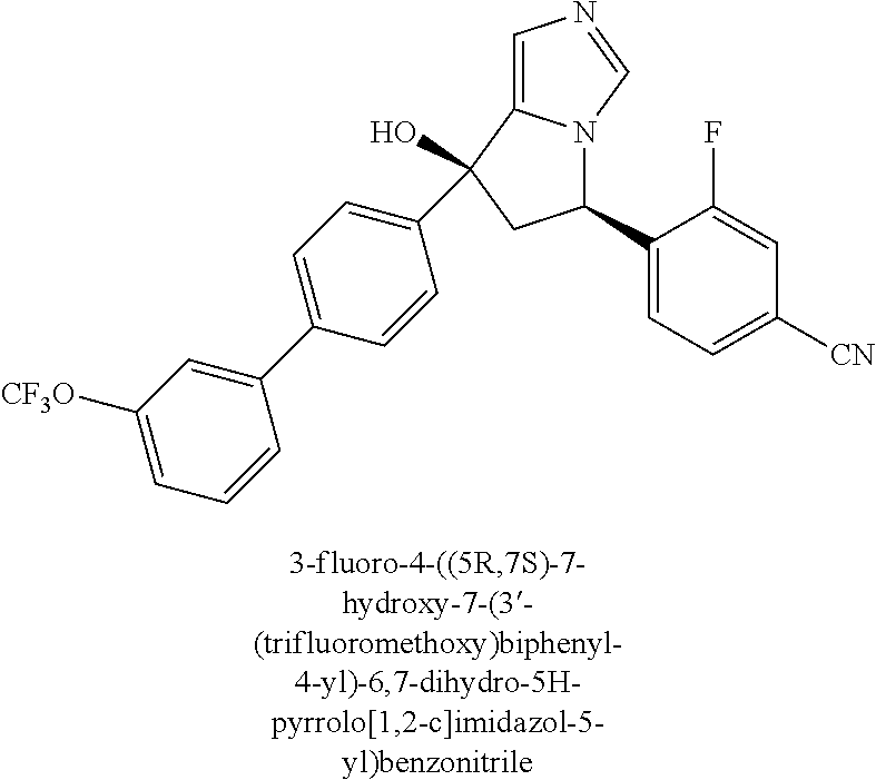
C1=CC(C2(O)C3=CN=CN3C(C3=CC=C([CN])C=C3F)C2)=CC=C1C1=CC([CF3O])=CC=C1
